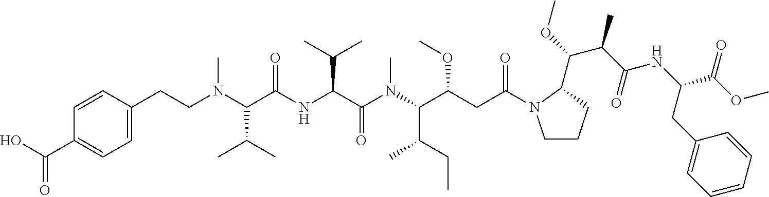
C1(CCN(C(C(NC(C(C)C)C(=O)N(C)C(C(CC)C)C(OC)CC(=O)N2CCCC2C(OC)C(C(NC(C(OC)=O)CC2=CC=CC=C2)=O)C)=O)C(C)C)C)=CC=C(C(=O)O)C=C1
